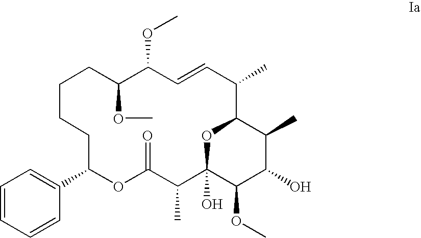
C1=CC=CC(C2OC(=O)C(C)C3(O)OC(C(C)C=CC(OC)C(OC)CCCC2)C(C)C(O)C3OC)=C1
